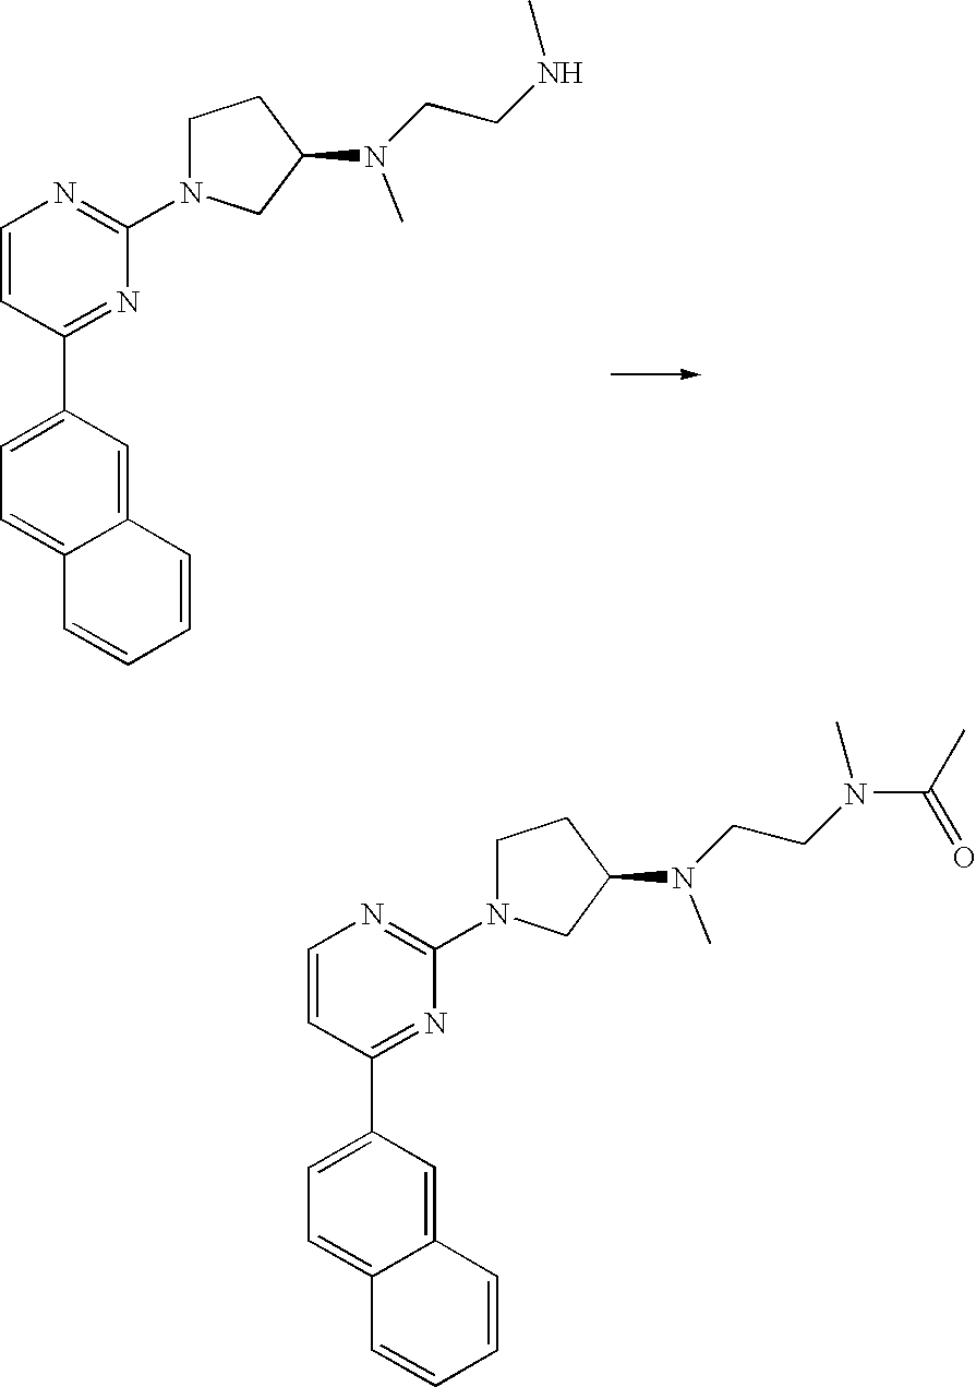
C1=CC(C2=CC=C3C(=C2)C=CC=C3)=NC(N2CCC(N(CCNC)C)C2)=N1.C1=CC(C2=CC=C3C(=C2)C=CC=C3)=NC(N2CCC(N(CCN(C(C)=O)C)C)C2)=N1
